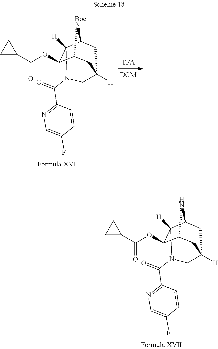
C12C(OC(C3CC3)=O)C3([H])C(N1)CC([H])(C2)CN3C(=O)C1=NC=C(F)C=C1.C12C(OC(C3CC3)=O)C3([H])C([BocN]1)CC([H])(C2)CN3C(=O)C1=NC=C(F)C=C1
